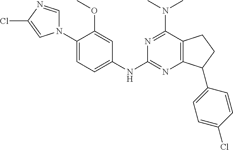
ClC1=CN(C2=CC=C(NC3=NC4=C(C(N(C)C)=N3)CCC4C3=CC=C(Cl)C=C3)C=C2OC)C=N1
